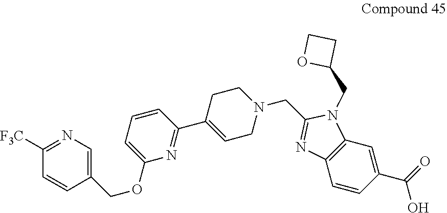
C1(OCC2=CN=C([F3C])C=C2)=CC=CC(C2=CCN(CC3=NC4=C(N3CC3CCO3)C=C(C(=O)O)C=C4)CC2)=N1
